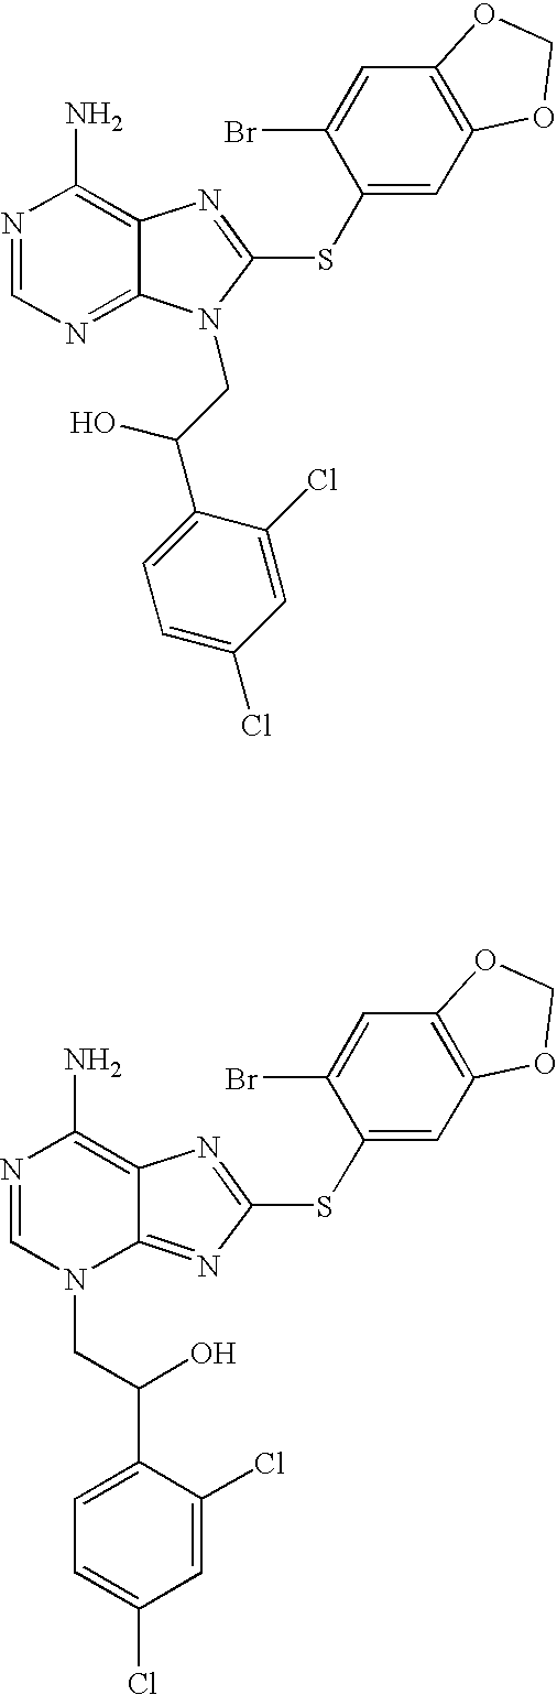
N1=CN(CC(C2=CC=C(Cl)C=C2Cl)O)C2=NC(SC3=CC4=C(C=C3Br)OCO4)=NC2=C1N.N1=CN=C2C(=C1N)N=C(SC1=CC3=C(C=C1Br)OCO3)N2CC(C1=CC=C(Cl)C=C1Cl)O
